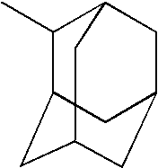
C1(C)C2CC3CC(CC1C3)C2
